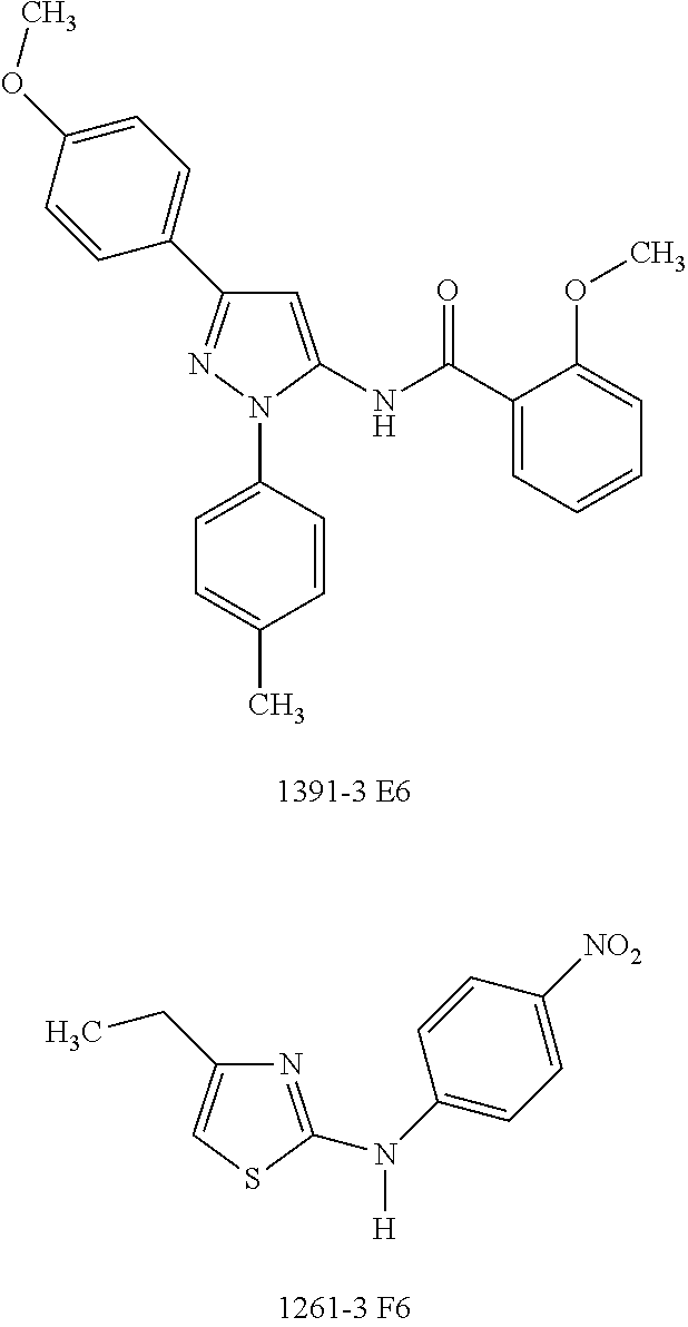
C1=CC(N2N=C(C3=CC=C(OC)C=C3)C=C2NC(C2=CC=CC=C2OC)=O)=CC=C1C.N1=C(N(C2=CC=C([NO2])C=C2)[H])SC=C1CC
